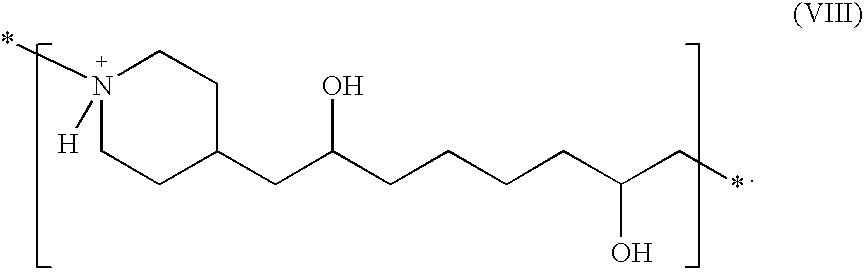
N1(*)([H])CCC(CC(CCCCC(C*)O)O)CC1
